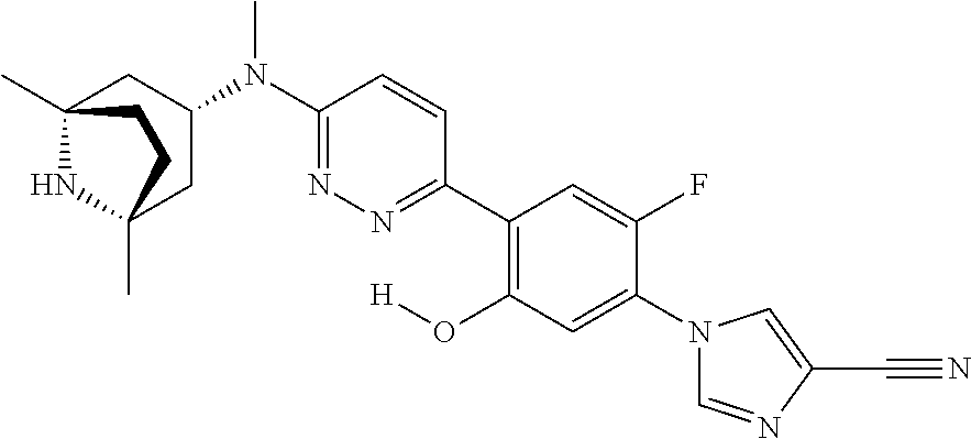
C12(C)NC(C)(CC(N(C3=NN=C(C4=C(O[H])C=C(N5C=NC(C#N)=C5)C(F)=C4)C=C3)C)C1)CC2
